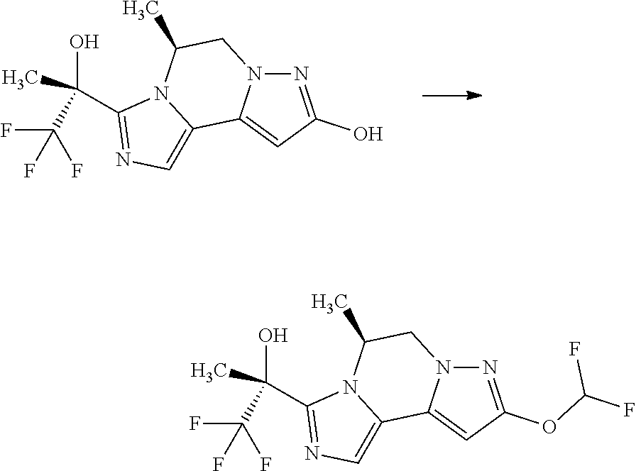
N1=C(O)C=C2N1CC(C)N1C2=CN=C1C(O)(C(F)(F)F)C.N1=C(OC(F)F)C=C2N1CC(C)N1C2=CN=C1C(O)(C(F)(F)F)C
